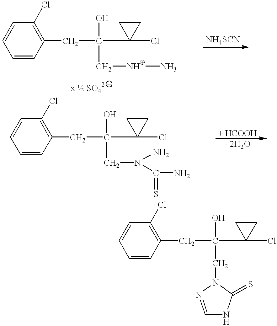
C1=CC(CC(O)(C[NH]N)C2(Cl)CC2)=C(Cl)C=C1.C1=CC(CC(O)(CN(N)C(=S)N)C2(Cl)CC2)=C(Cl)C=C1.C1=CC(CC(O)(CN2C(=S)NC=N2)C2(Cl)CC2)=C(Cl)C=C1
